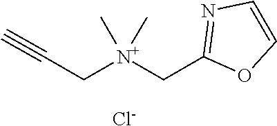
C1=COC(C[N+](C)(C)CC#C)=N1.[Cl-]
